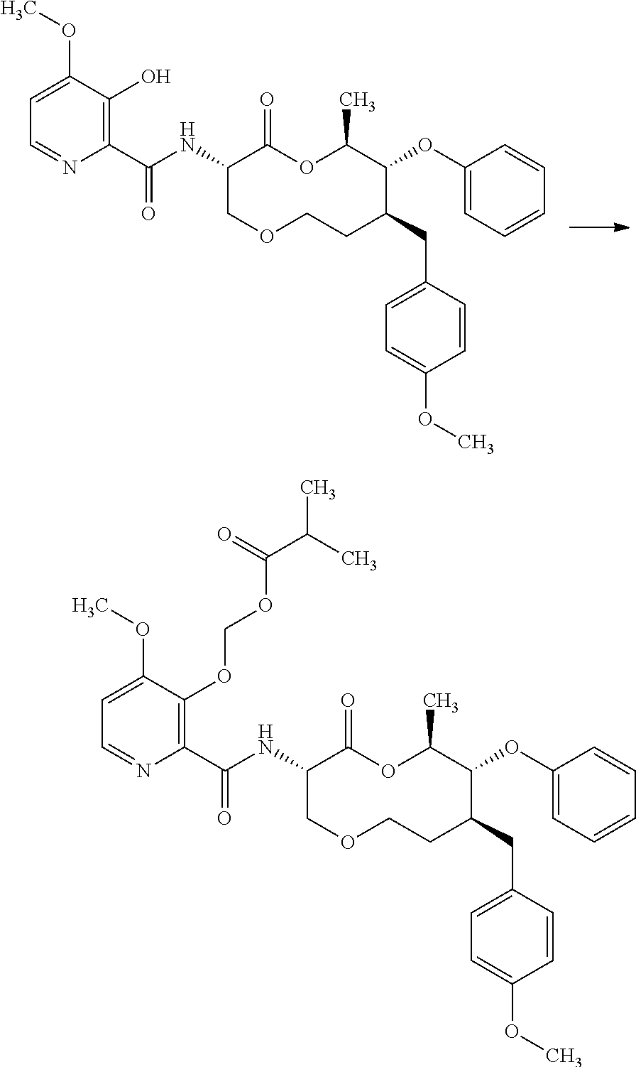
N(C1COCCC(CC2=CC=C(OC)C=C2)C(OC2=CC=CC=C2)C(C)OC1=O)C(C1=C(OCOC(C(C)C)=O)C(OC)=CC=N1)=O.N(C1COCCC(CC2=CC=C(OC)C=C2)C(OC2=CC=CC=C2)C(C)OC1=O)C(C1=C(O)C(OC)=CC=N1)=O
